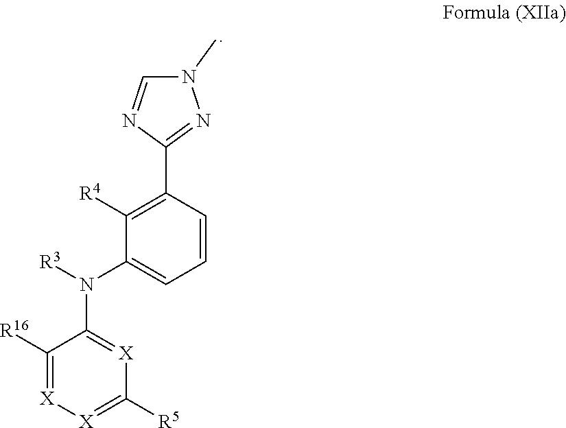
[R16]C1=[X][X]=C([R5])[X]=C1N(C1=CC=CC(C2=NN(C)C=N2)=C1[R4])[R3]
